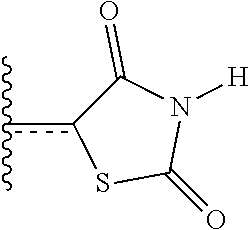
C1(=O)Sc(c(C)C)C(=O)N1[H]
